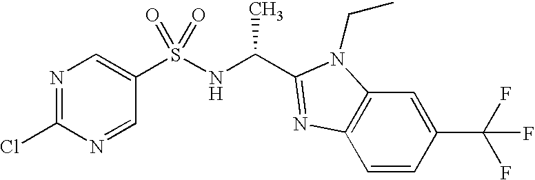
C1(Cl)=NC=C(S(NC(C2=NC3=C(C=C(C(F)(F)F)C=C3)N2CC)C)(=O)=O)C=N1
